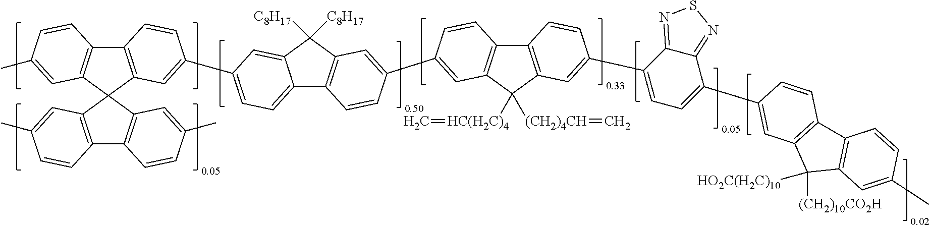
C12=C(C=C(C)C=C1)C1(C3=C2C=CC(C)=C3)C2=C(C3=C1C=C(C1=CC=C4C5=C(C([C8H17])([C8H17])C4=C1)C=C(C1=CC4=C(C6=C(C4([(CH2)4CH]=C)[HC(H2C)4]=C)C=C(C4=CC=C(C7=CC8=C(C9=C(C8([(CH2)10CO2H])[HO2C(H2C)10])C=C(C)C=C9)C=C7)C7=NSN=C47)C=C6)C=C1)C=C5)C=C3)C=CC(C)=C2
